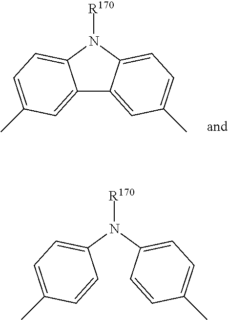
C12=CC(C)=CC=C1N([R170])C1=CC=C(C)C=C21.C1=CC(C)=CC=C1N(C1=CC=C(C)C=C1)[R170]
